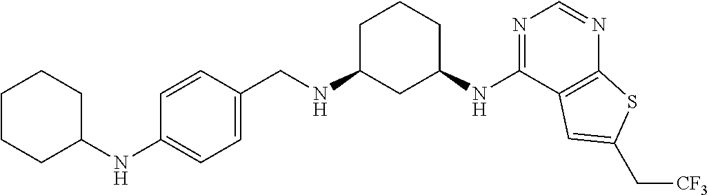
C1=CC(NC2CCCCC2)=CC=C1CNC1CC(NC2=NC=NC3=C2C=C(C[CF3])S3)CCC1
